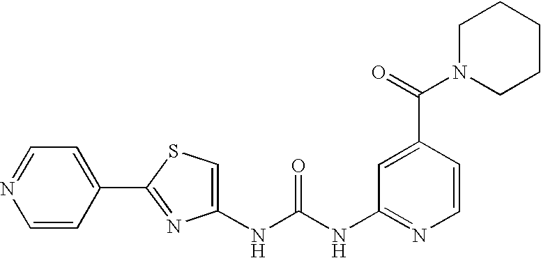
C1=C(C2=NC(NC(NC3=NC=CC(C(N4CCCCC4)=O)=C3)=O)=CS2)C=CN=C1
